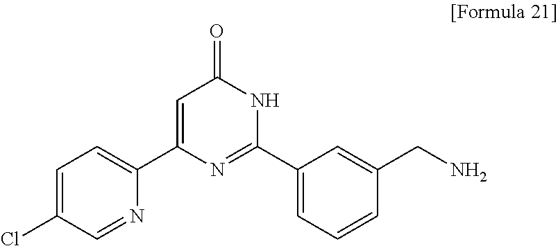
C1=C(Cl)C=NC(C2=CC(=O)NC(C3=CC=CC(CN)=C3)=N2)=C1
